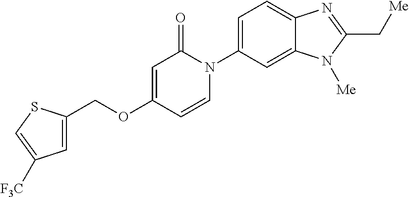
C(OC1=CC(=O)N(C2=CC=C3C(=C2)N([Me])C(C[Me])=N3)C=C1)C1=CC([F3C])=CS1
